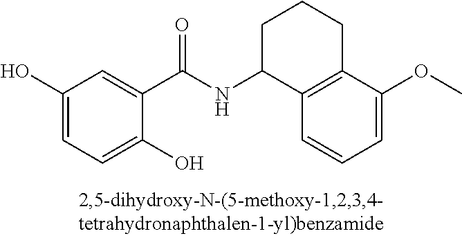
C1(O)=CC=C(O)C(C(NC2C3=C(CCC2)C(OC)=CC=C3)=O)=C1
